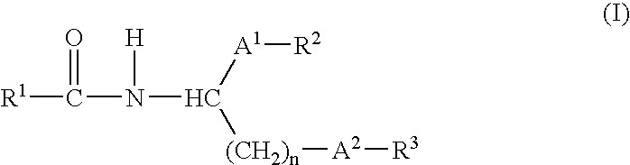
[R1]C(N([H])C([A1][R2])[(CH2)n][A2][R3])=O
